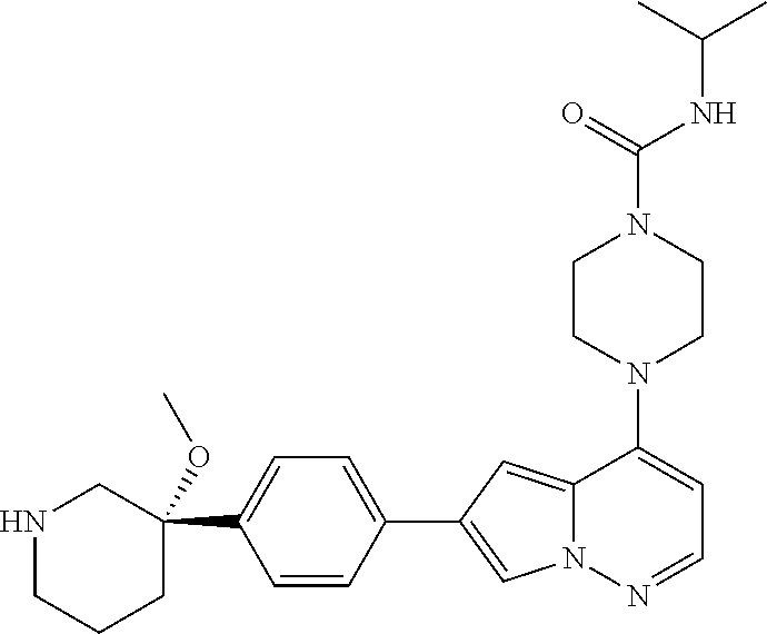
N1(C2=CC=NN3C2=CC(C2=CC=C(C4(OC)CNCCC4)C=C2)=C3)CCN(C(NC(C)C)=O)CC1
